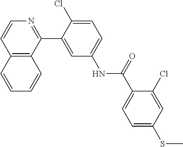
C12=C(C(C3=CC(NC(C4=CC=C(SC)C=C4Cl)=O)=CC=C3Cl)=NC=C1)C=CC=C2
